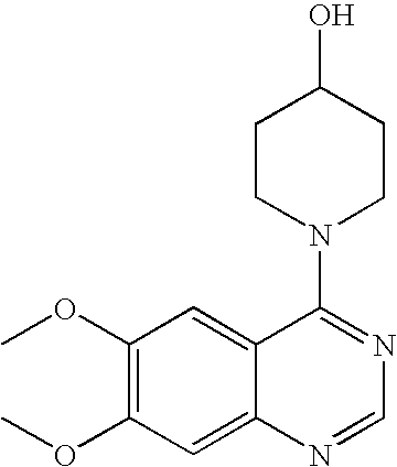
N1(C2=NC=NC3=CC(OC)=C(OC)C=C32)CCC(O)CC1
